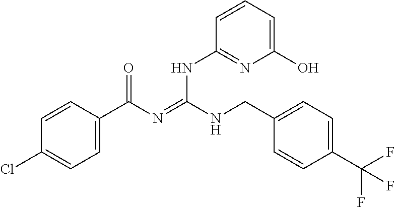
C1=CC(C(N=C(NCC2=CC=C(C(F)(F)F)C=C2)NC2=NC(O)=CC=C2)=O)=CC=C1Cl
